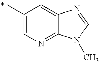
C1(C)=CN=C2C(=C1)N=CN2C
